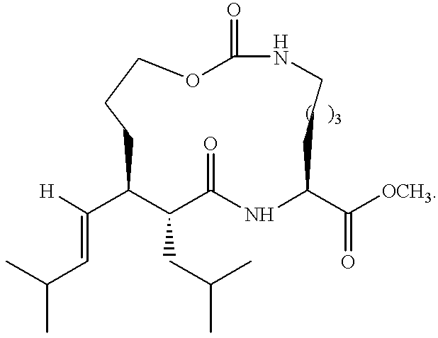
[H]C(C1C(CC(C)C)C(=O)NC(C([OCH3])=O)CCNC(=O)OCCC1)=CC(C)C
